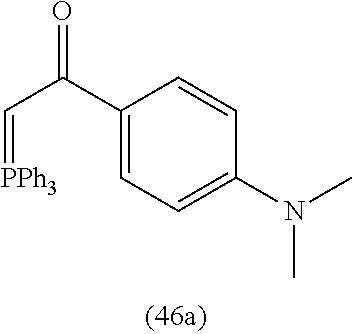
O=C(C1=CC=C(N(C)C)C=C1)C=[PPh3]
